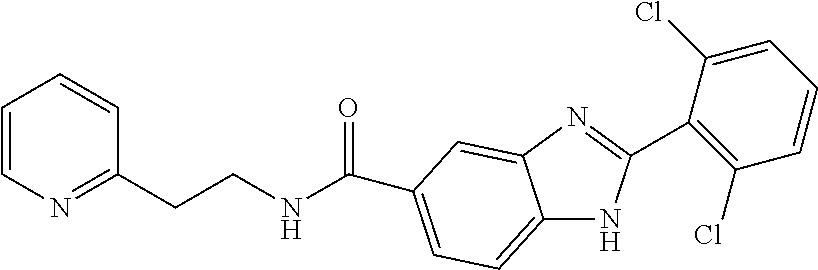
C12=CC=C(C(NCCC3=NC=CC=C3)=O)C=C1N=C(C1=C(Cl)C=CC=C1Cl)N2
